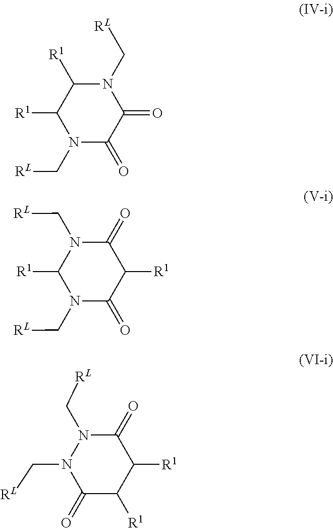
N1(C[RL])C([R1])C([R1])N(C[RL])C(=O)C1=O.C1(=O)N(C[RL])C([R1])N(C[RL])C(=O)C1[R1].C1(=O)N(C[RL])N(C[RL])C(=O)C([R1])C1[R1]
